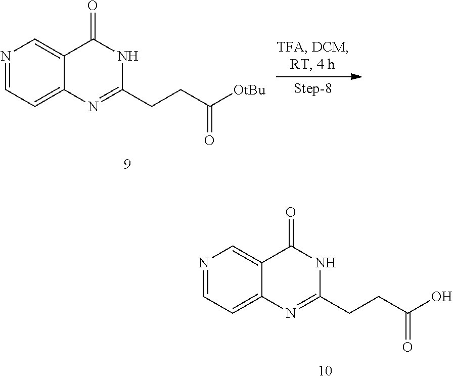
C1=C2C(=CC=N1)N=C(CCC(O)=O)NC2=O.C1=C2C(=CC=N1)N=C(CCC([OtBu])=O)NC2=O
